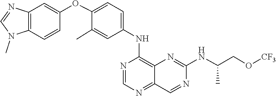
C1=NC(NC2=CC=C(OC3=CC4=C(N(C)C=N4)C=C3)C(C)=C2)=C2N=C(NC(CO[CF3])C)N=CC2=N1
